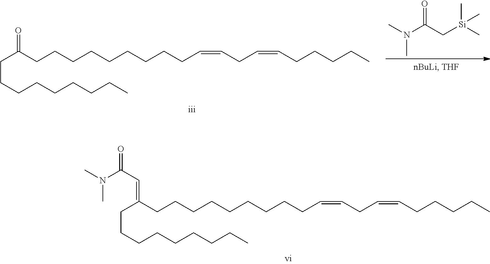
C(CCCCCCCCCC=CCC=CCCCCC)(CCCCCCCCC)=CC(=O)N(C)C.C(C(CCCCCCCCCC=CCC=CCCCCC)=O)CCCCCCCC.CN(C(C[Si](C)(C)C)=O)C
